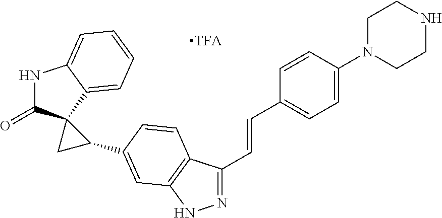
N1C(=O)C2(C3=CC=CC=C13)CC2C1=CC2=C(C(C=CC3=CC=C(N4CCNCC4)C=C3)=NN2)C=C1
